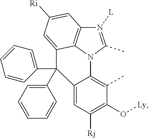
C12=CC([Rj])=C(O[Ly])C(C)=C1N1C(C)=N([L])C3=C1C(=CC([Ri])=C3)C2(C1=CC=CC=C1)C1=CC=CC=C1
